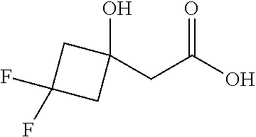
C1(CC(O)=O)(O)CC(F)(F)C1
